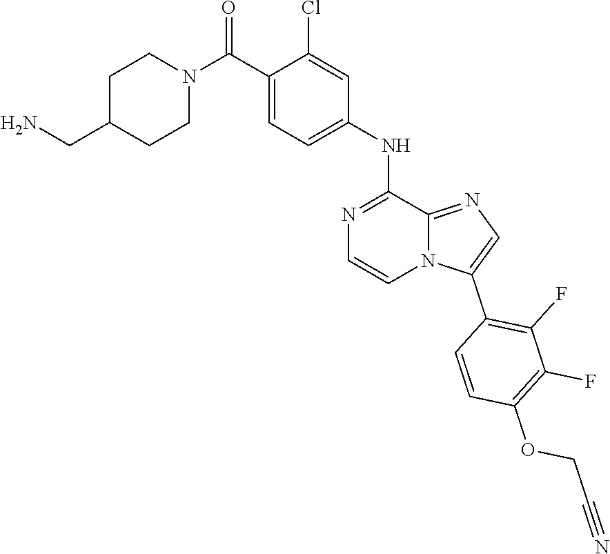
C1(Cl)=CC(NC2=NC=CN3C2=NC=C3C2=C(F)C(F)=C(OCC#N)C=C2)=CC=C1C(N1CCC(CN)CC1)=O
